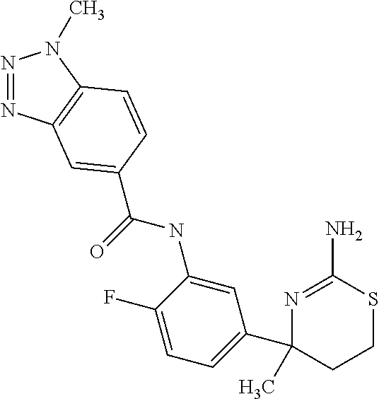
N1=NC2=C(N1C)C=CC(C(=O)NC1=CC(C3(C)CCSC(N)=N3)=CC=C1F)=C2
